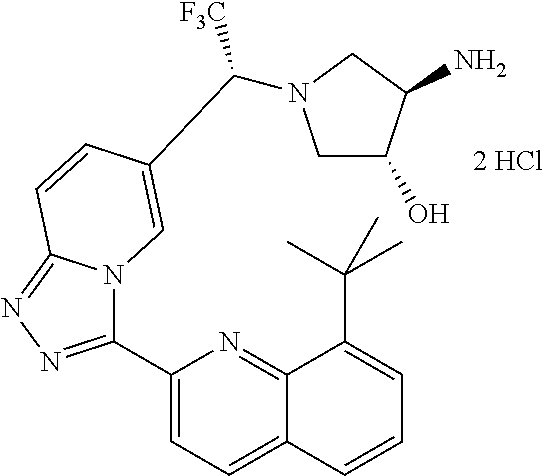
C1(C2=NN=C3N2C=C(C([F3C])N2CC(O)C(N)C2)C=C3)=CC=C2C(=N1)C(C(C)(C)C)=CC=C2
